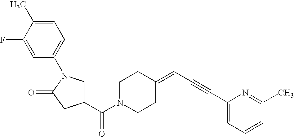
C1(C(N2CCC(=CC#CC3=CC=CC(C)=N3)CC2)=O)CN(C2=CC=C(C)C(F)=C2)C(=O)C1
